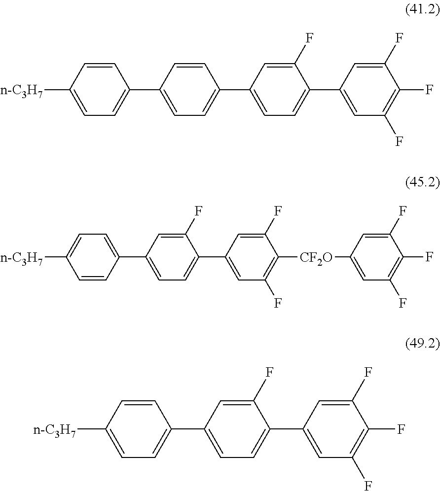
C1=CC([n-C3H7])=CC=C1C1=CC=C(C2=CC=C(C3=CC(F)=C(F)C(F)=C3)C(F)=C2)C=C1.C1=CC([n-C3H7])=CC=C1C1=CC=C(C2=CC(F)=C([CF2O]C3=CC(F)=C(F)C(F)=C3)C(F)=C2)C(F)=C1.[n-C3H7]C1=CC=C(C2=CC=C(C3=CC(F)=C(F)C(F)=C3)C(F)=C2)C=C1
